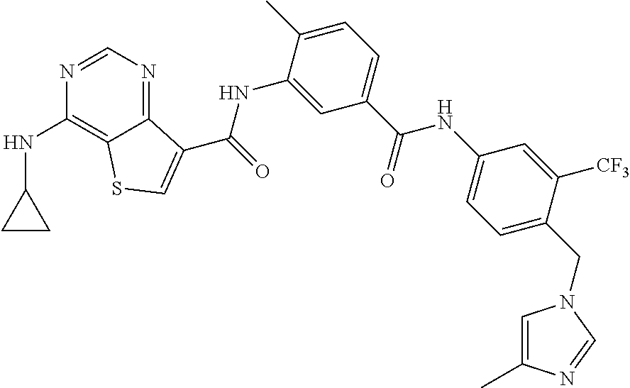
C1=NC(NC2CC2)=C2C(=N1)C(C(NC1=CC(C(NC3=CC=C(CN4C=C(C)N=C4)C([CF3])=C3)=O)=CC=C1C)=O)=CS2
